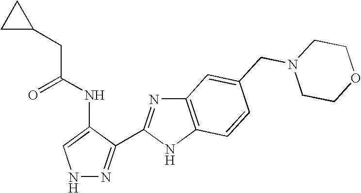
N1N=C(C2=NC3=C(N2)C=CC(CN2CCOCC2)=C3)C(NC(CC2CC2)=O)=C1
